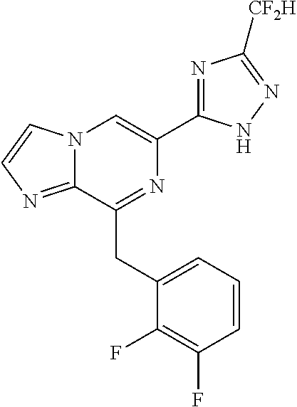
N12C(=NC=C1)C(CC1=CC=CC(F)=C1F)=NC(C1=NC([CF2H])=NN1)=C2
